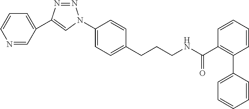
C1(C(NCCCC2=CC=C(N3C=C(C4=CC=CN=C4)N=N3)C=C2)=O)=C(C2=CC=CC=C2)C=CC=C1
